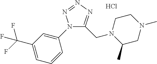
N1(C2=CC(C(F)(F)F)=CC=C2)C(CN2C(C)CN(C)CC2)=NN=N1.Cl
